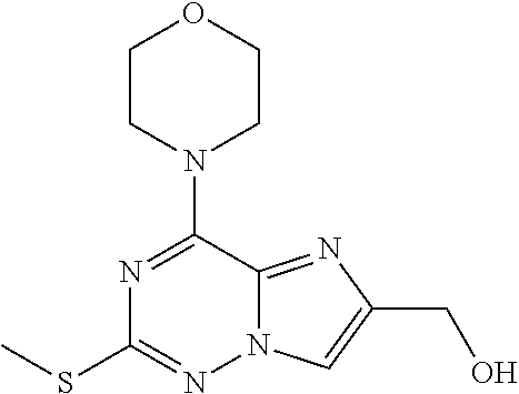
S(C1=NN2C(=NC(CO)=C2)C(N2CCOCC2)=N1)C
